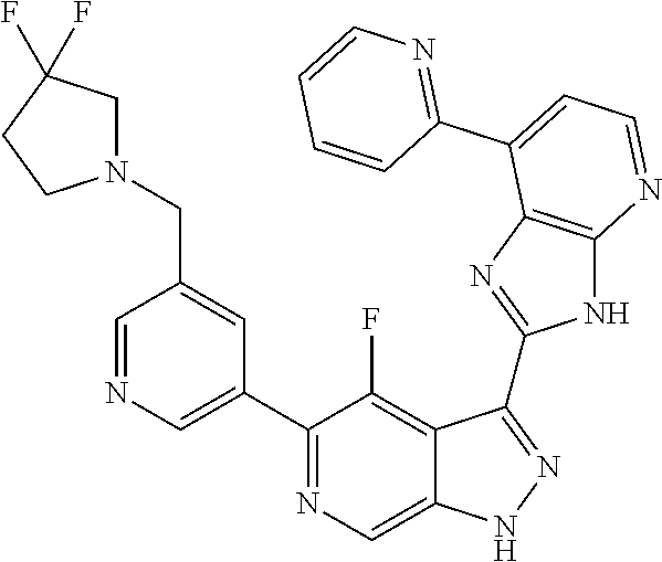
C1=NC=C(C2=NC=C3C(=C2F)C(C2=NC4=C(N2)N=CC=C4C2=NC=CC=C2)=NN3)C=C1CN1CC(F)(F)CC1
